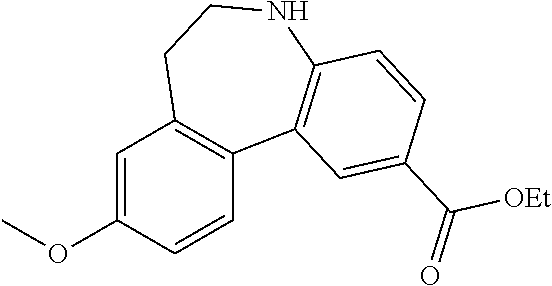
C1=C(OC)C=CC2=C1CCNC1=C2C=C(C(=O)[OEt])C=C1
